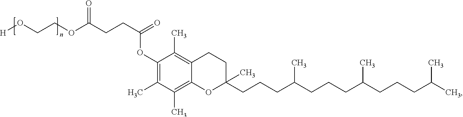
C1(OC(CCC(OCCO[H])=O)=O)=C(C)C(C)=C2C(=C1C)CCC(CCCC(CCCC(CCCC(C)C)C)C)(C)O2
